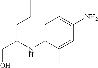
C(C(NC1=CC=C(N)C=C1C)CCC)O
